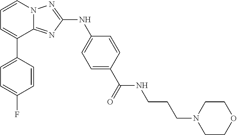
C1=CN2C(=NC(NC3=CC=C(C(=O)NCCCN4CCOCC4)C=C3)=N2)C(C2=CC=C(F)C=C2)=C1
